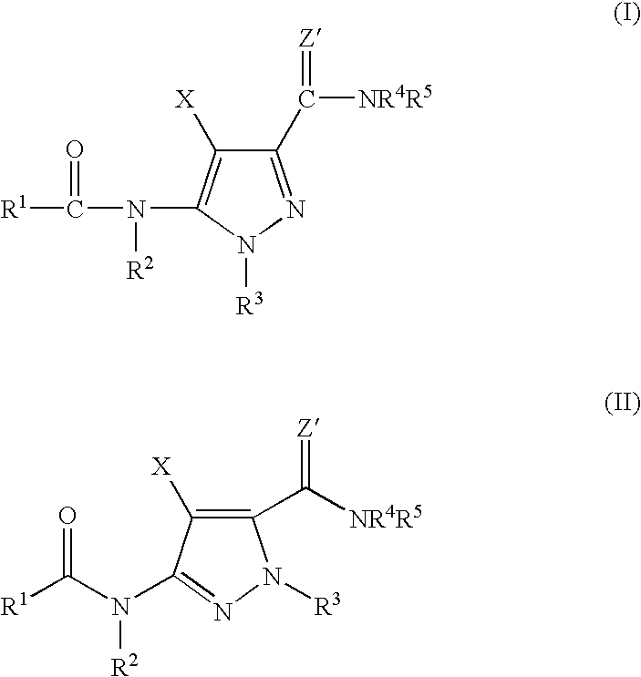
C1(C([NR4R5])=[Z])=NN([R3])C(N([R2])C(=O)[R1])=C1[X].C1([X])=C(C([NR4R5])=[Z])N([R3])N=C1N([R2])C(=O)[R1]
